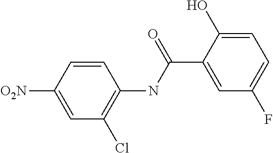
C1=C([O2N])C=CC(NC(C2=CC(F)=CC=C2O)=O)=C1Cl
